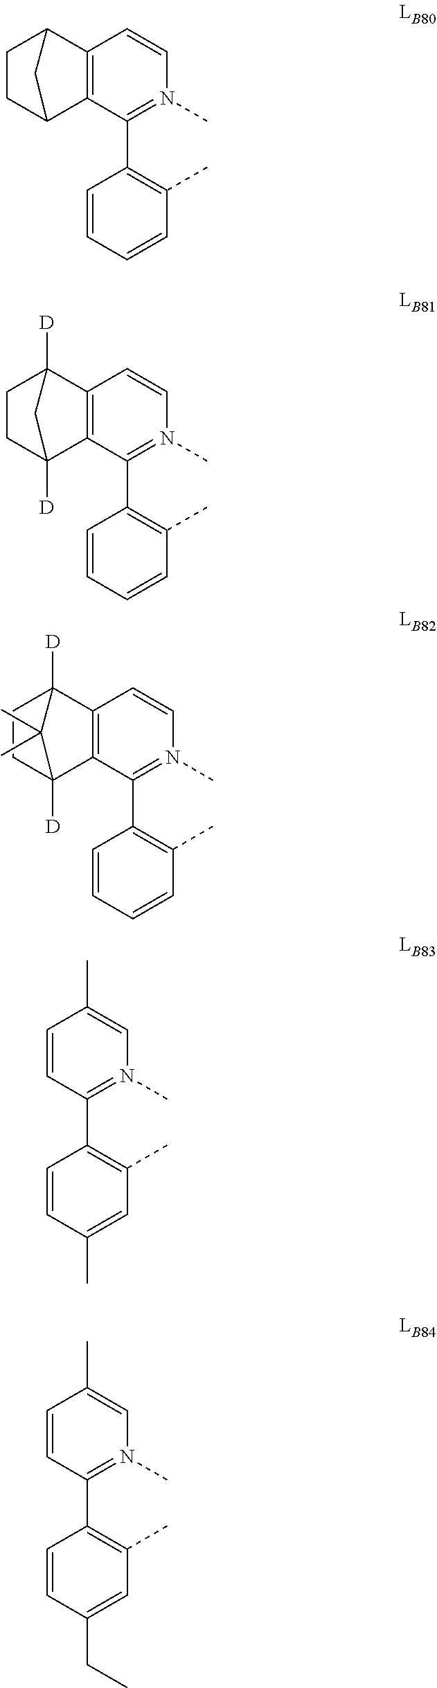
C12=C(C=CN(C)=C1C1=C(C)C=CC=C1)C1CCC2C1.C12=C(C=CN(C)=C1C1=C(C)C=CC=C1)C1([D])CCC2([D])C1.C12=C(C=CN(C)=C1C1=C(C)C=CC=C1)C1([D])CCC2([D])C1(C)C.C1=CC(C)=CN(C)=C1C1=C(C)C=C(C)C=C1.C1=CC(C)=CN(C)=C1C1=C(C)C=C(CC)C=C1
